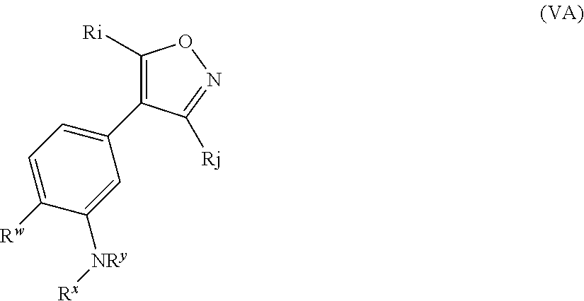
C1([Ri])=C(C2=CC=C([Rw])C([NRy][Rx])=C2)C([Rj])=NO1
